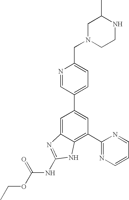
N1=CC(C2=CC(C3=NC=CC=N3)=C3C(=C2)N=C(NC(OCC)=O)N3)=CC=C1CN1CCNC(C)C1
